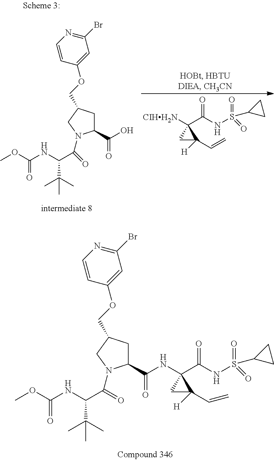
COC(=O)NC(C(=O)N1C(C(NC2(C(NS(C3CC3)(=O)=O)=O)CC2([H])C=C)=O)CC(COC2=CC(Br)=NC=C2)C1)C(C)(C)C.[CIHH2N]C1(C(NS(C2CC2)(=O)=O)=O)CC1([H])C=C.C1C(C(O)=O)N(C(C(NC(OC)=O)C(C)(C)C)=O)CC1COC1=CC(Br)=NC=C1
